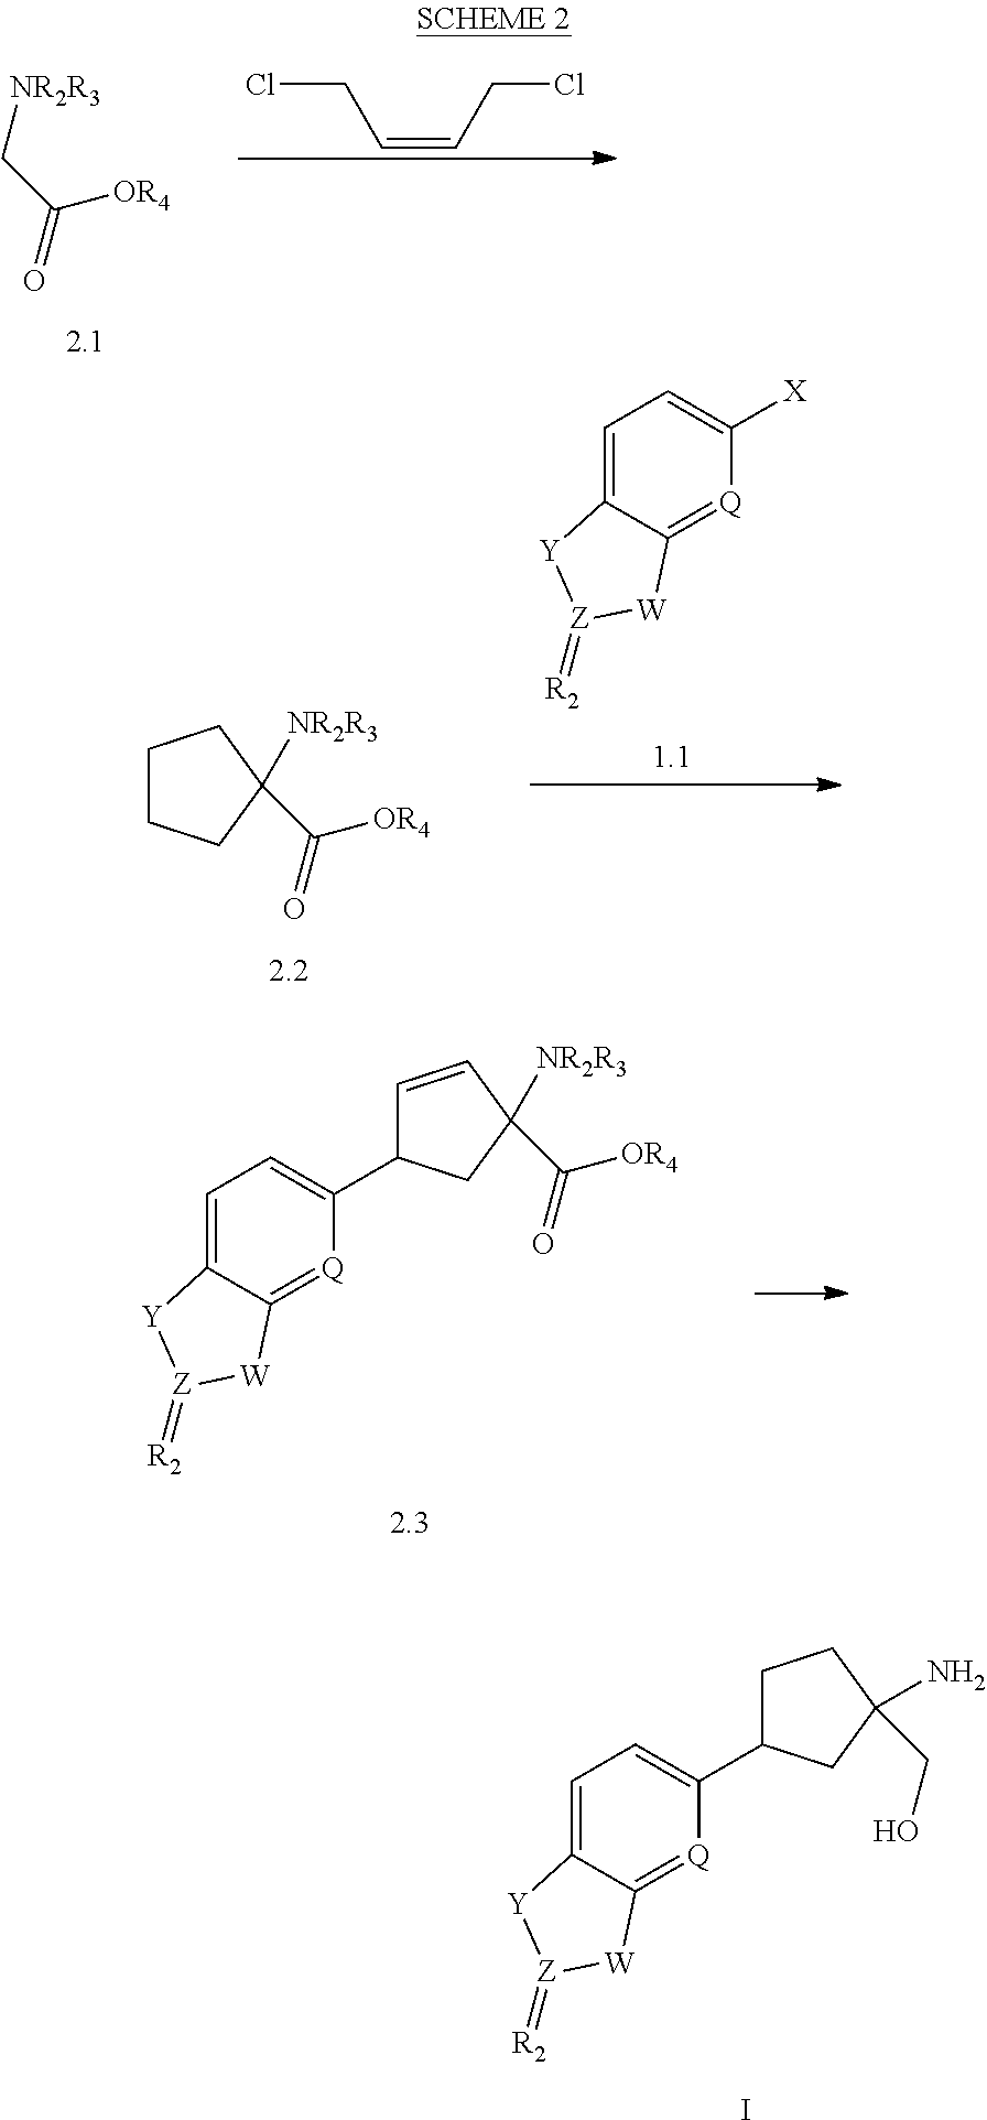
[NR2R3]CC(=O)[OR4].ClCC=CCCl.C1=C2C(=[Q]C([X])=C1)[W][Z](=[R2])[Y]2.C1CCC(C(=O)[OR4])([NR2R3])C1.C1=C2C(=[Q]C(C3C=CC(C(=O)[OR4])([NR2R3])C3)=C1)[W][Z](=[R2])[Y]2.C1=C2C(=[Q]C(C3CCC(CO)(N)C3)=C1)[W][Z](=[R2])[Y]2.I
